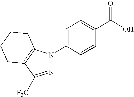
C1(C(O)=O)=CC=C(N2N=C([F3C])C3=C2CCCC3)C=C1
